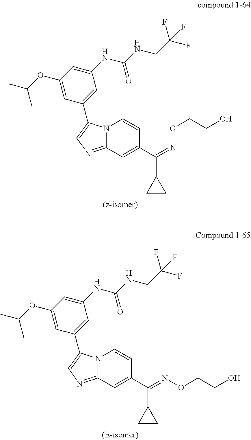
N12C(=NC=C1C1=CC(NC(NCC(F)(F)F)=O)=CC(OC(C)C)=C1)C=C(C(=NOCCO)C1CC1)C=C2.N12C(=NC=C1C1=CC(NC(NCC(F)(F)F)=O)=CC(OC(C)C)=C1)C=C(C(=NOCCO)C1CC1)C=C2
